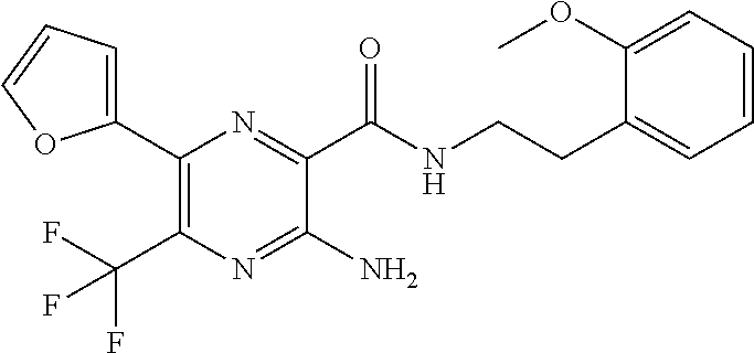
C1(C2=CC=CO2)=C(C(F)(F)F)N=C(N)C(C(=O)NCCC2=CC=CC=C2OC)=N1
